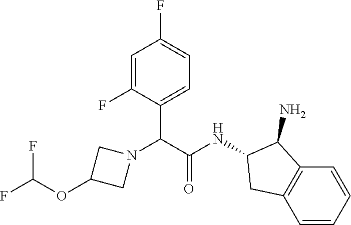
FC(OC1CN(C(C2=CC=C(F)C=C2F)C(NC2C(N)C3=C(C=CC=C3)C2)=O)C1)F
